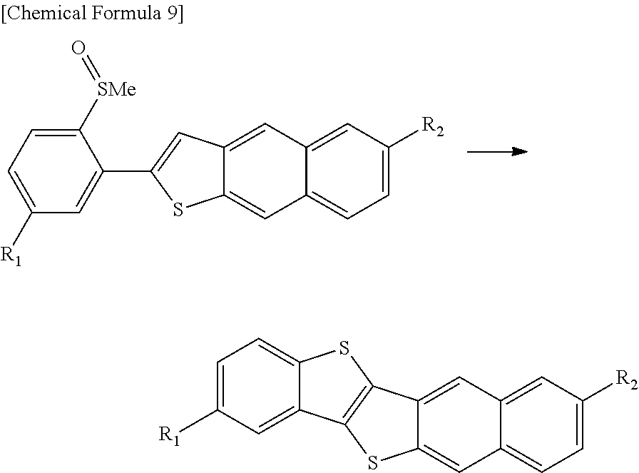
C12=CC3=CC([R2])=CC=C3C=C1SC(C1=CC([R1])=CC=C1[SMe]=O)=C2.C12=CC3=CC([R2])=CC=C3C=C1SC1=C2SC2=CC=C([R1])C=C12
